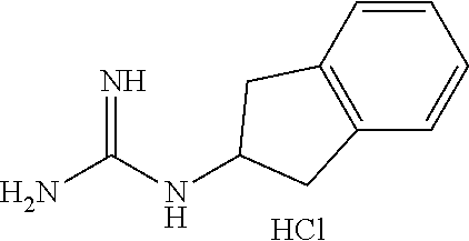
C1=CC=CC2=C1CC(NC(N)=N)C2.Cl
